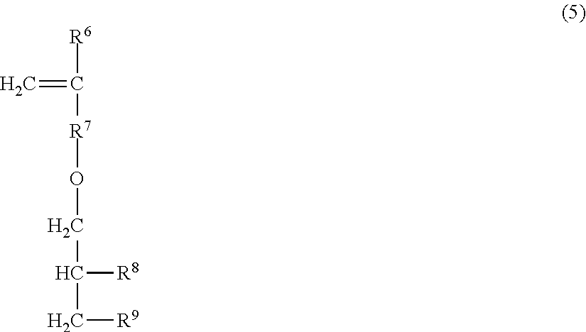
C=C([R6])[R7]OCC([R8])C[R9]
